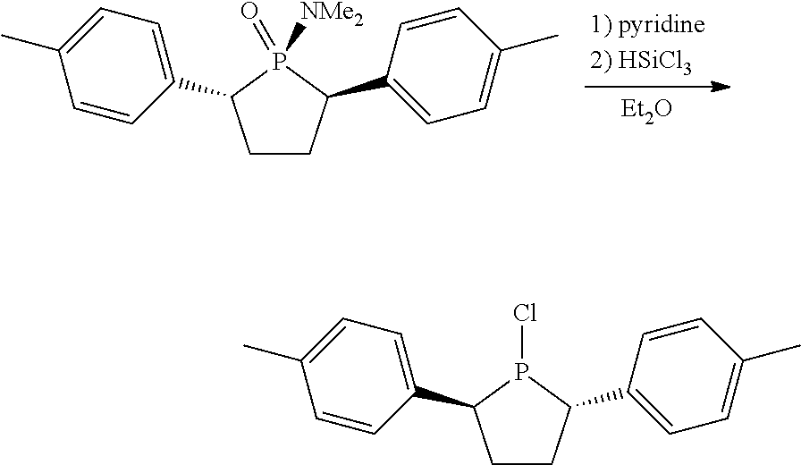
C1CC(C2=CC=C(C)C=C2)P(Cl)C1C1=CC=C(C)C=C1.C1CC(C2=CC=C(C)C=C2)P([NMe2])(=O)C1C1=CC=C(C)C=C1.[Et2O]
